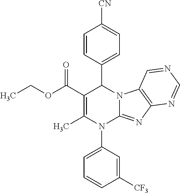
C1=CC(C2C(C(OCC)=O)=C(C)N(C3=CC=CC([CF3])=C3)C3=NC4=C(N23)C=NC=N4)=CC=C1[CN]
